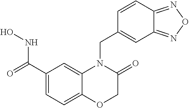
C1(C(=O)NO)=CC=C2C(=C1)N(CC1=CC3=NON=C3C=C1)C(=O)CO2
